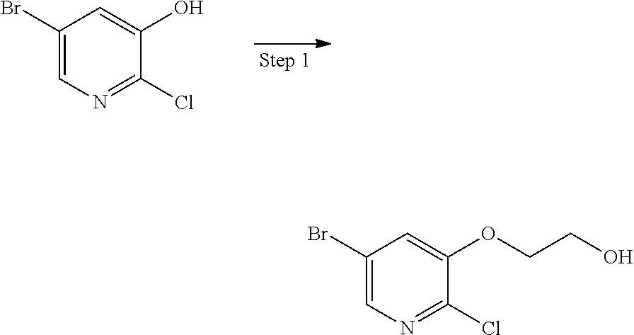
C1(Br)=CN=C(Cl)C(O)=C1.C1(Br)=CN=C(Cl)C(OCCO)=C1
